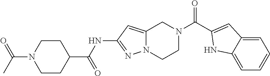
C1CC(C(NC2=NN3C(=C2)CN(C(=O)C2=CC4=CC=CC=C4N2)CC3)=O)CCN1C(=O)C
